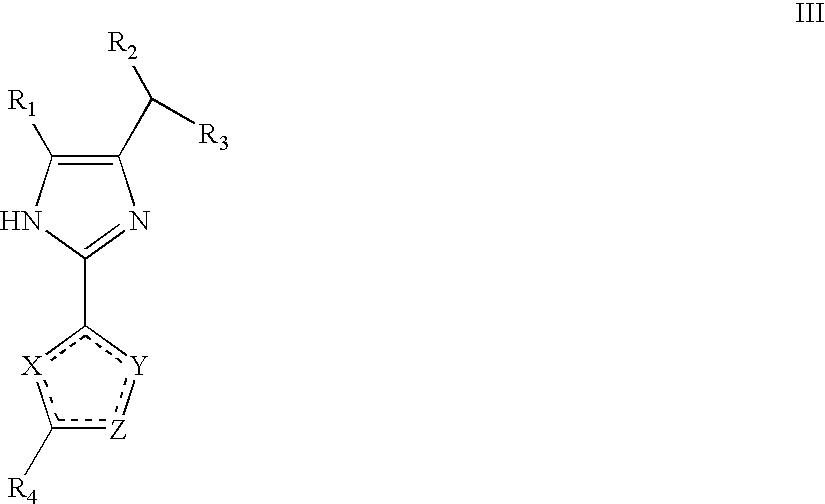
C1(C([R3])[R2])=C([R1])NC(c2[X]c([R4])[Z]:[Y]2)=N1
